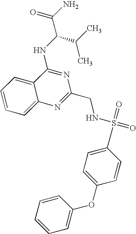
C12=CC=CC=C1C(NC(C(N)=O)C(C)C)=NC(CNS(=O)(C1=CC=C(OC3=CC=CC=C3)C=C1)=O)=N2
